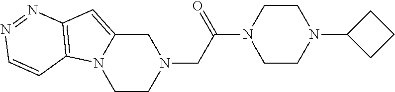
C1C2=CC3=C(N2CCN1CC(N1CCN(C2CCC2)CC1)=O)C=CN=N3
